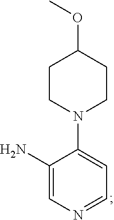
C1(N)=CN=CC=C1N1CCC(OC)CC1
